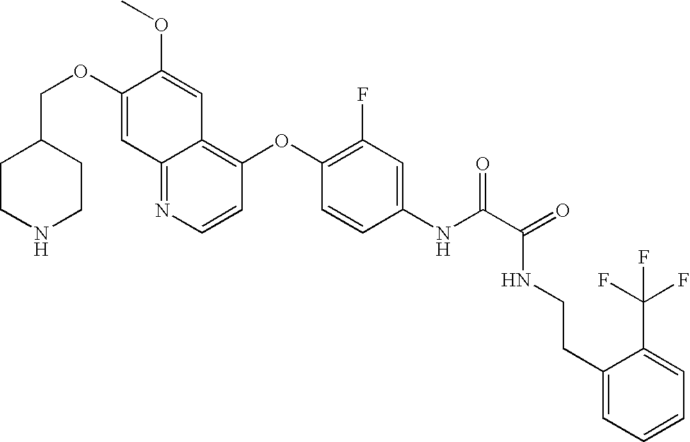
C(OC1=CC2=NC=CC(OC3=C(F)C=C(NC(C(=O)NCCC4=CC=CC=C4C(F)(F)F)=O)C=C3)=C2C=C1OC)C1CCNCC1
